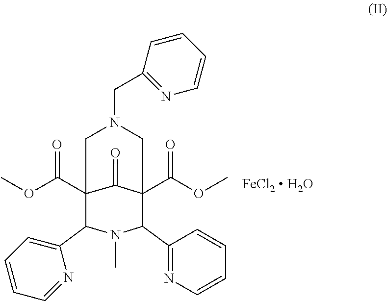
C1C2(C(OC)=O)C(C3=CC=CC=N3)N(C)C(C3=NC=CC=C3)C(C(OC)=O)(CN1CC1=NC=CC=C1)C2=O.[FeCl2  H2O]
